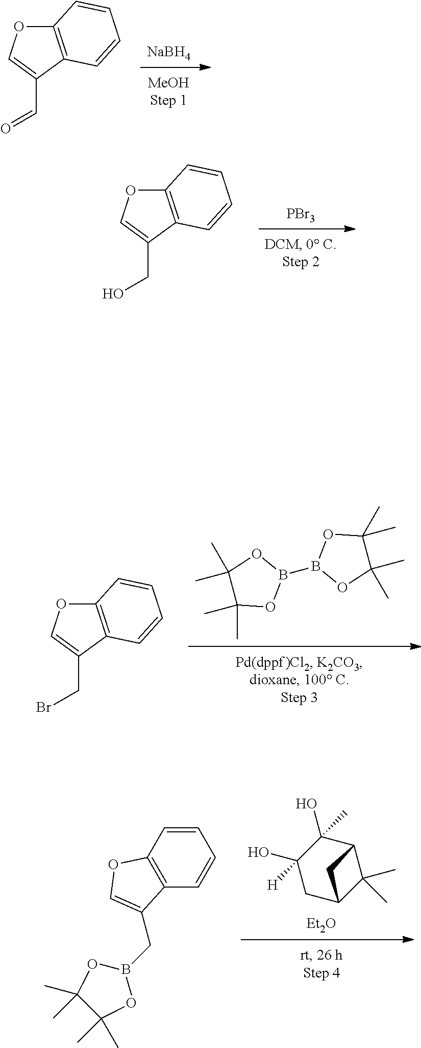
[NaBH4].C12=C(C(C=O)=CO1)C=CC=C2.[PBr3].C12=C(C(CO)=CO1)C=CC=C2.O1C(C)(C)C(C)(C)OB1B1OC(C)(C)C(C)(C)O1.C12=C(C(CBr)=CO1)C=CC=C2.[Et2O].C1C2C(C)(C)C(C(O)(C)C1(O)[H])C2.C(B1OC(C)(C)C(C)(C)O1)C1=COC2=C1C=CC=C2
